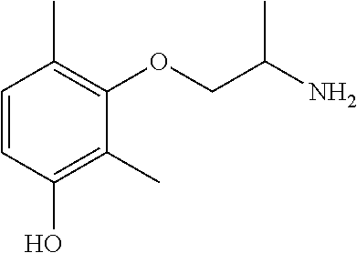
C1=CC(O)=C(C)C(OCC(N)C)=C1C
